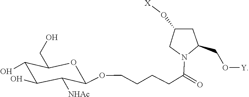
C(CCCC(N1C(CO[Y])CC(O[X])C1)=O)OC1C([NHAc])C(O)C(O)C(CO)O1
